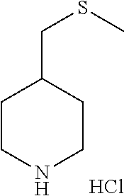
C1CNCCC1CSC.Cl
